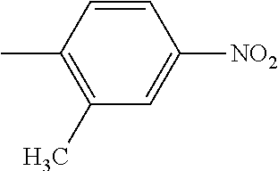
C1=CC(C)=C(C)C=C1[NO2]
